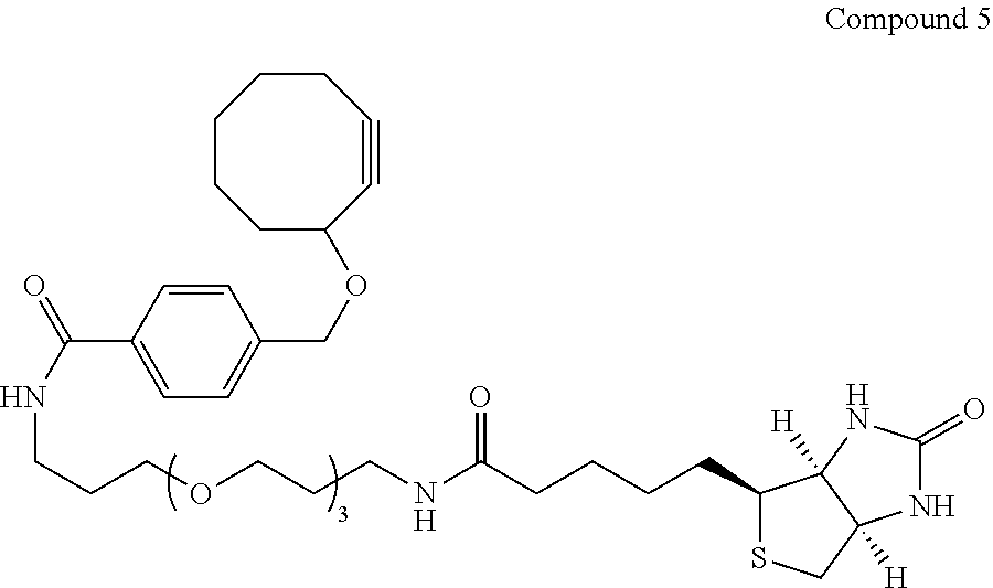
C1(C(NCCCOCCCNC(CCCCC2SCC3([H])C2([H])NC(=O)N3)=O)=O)=CC=C(COC2C#CCCCCC2)C=C1
